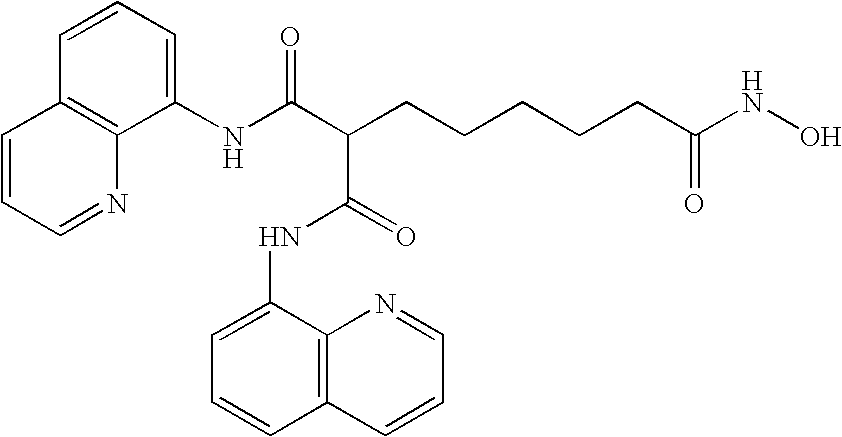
C1=CC=C(NC(C(CCCCCC(=O)NO)C(NC2=CC=CC3=C2N=CC=C3)=O)=O)C2=C1C=CC=N2
